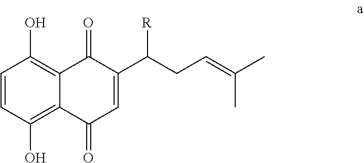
C1=CC(O)=C2C(=C1O)C(=O)C(C(CC=C(C)C)[R])=CC2=O
